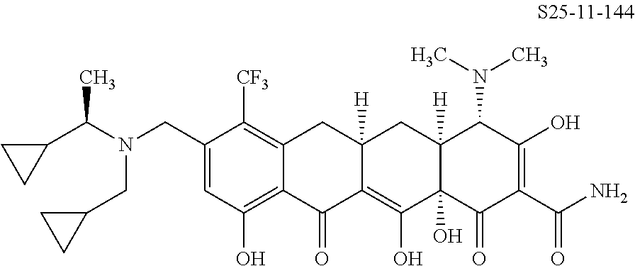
C1=C(CN(CC2CC2)C(C2CC2)C)C([CF3])=C2C(=C1O)C(=O)C1=C(O)C3(O)C([H])(CC1([H])C2)C(N(C)C)C(O)=C(C(N)=O)C3=O
